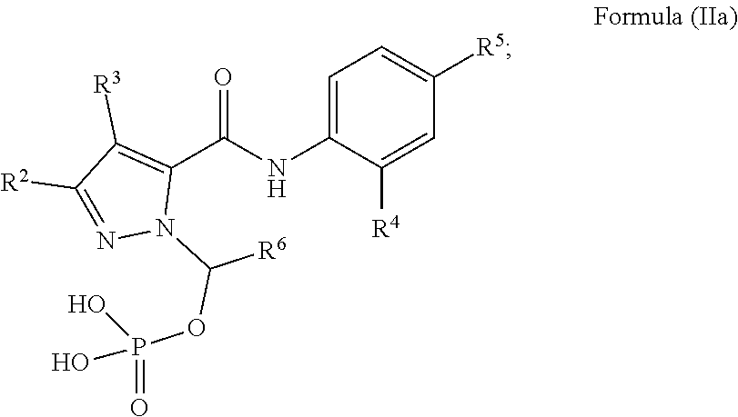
C1=C(NC(C2=C([R3])C([R2])=NN2C([R6])OP(O)(=O)O)=O)C([R4])=CC([R5])=C1
